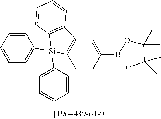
B(C1=CC2=C(C=C1)[Si](C1=CC=CC=C1)(C1=CC=CC=C1)C1=C2C=CC=C1)OC(C(O)(C)C)(C)C
